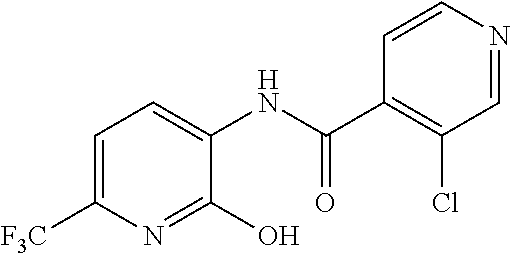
C1=C([F3C])N=C(O)C(NC(=O)C2=C(Cl)C=NC=C2)=C1
